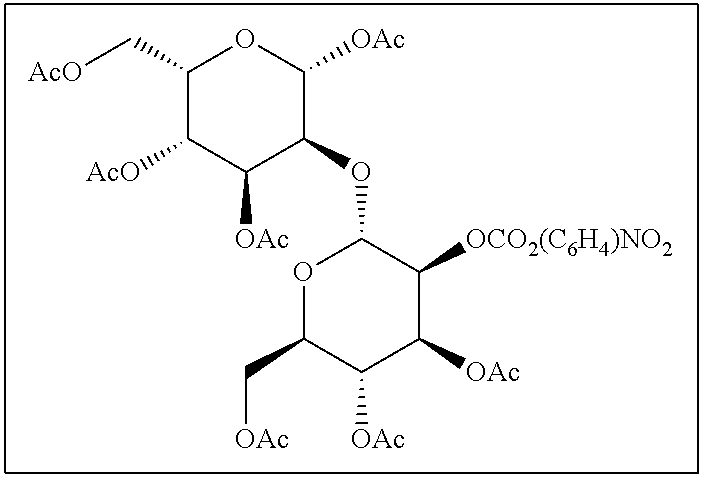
C1(C[AcO])C([AcO])C([OAc])C(OC2OC(C[OAc])C([OAc])C([OAc])C2[OCO2(C6H4)NO2])C([OAc])O1
